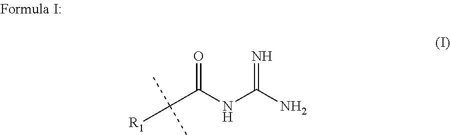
O=C(NC(N)=N)C([R1])(C)C
